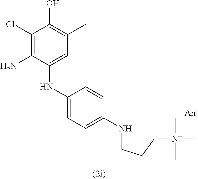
C1(Cl)=C(N)C(NC2=CC=C(NCCC[N+](C)(C)C)C=C2)=CC(C)=C1O
